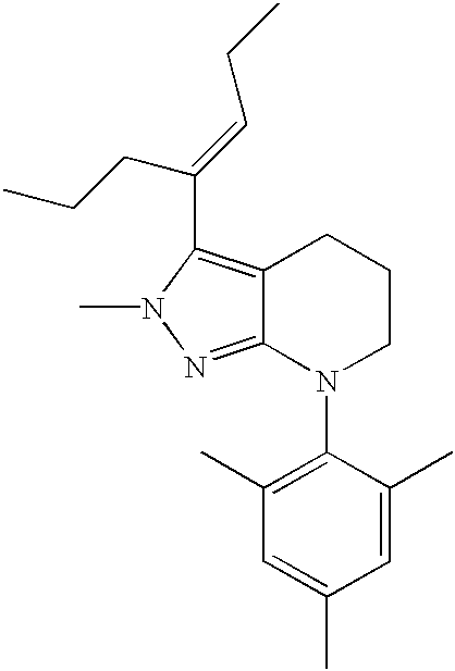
C12=C(C(=CCC)CCC)N(C)N=C1N(C1=C(C)C=C(C)C=C1C)CCC2
